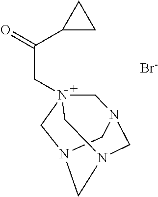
O=C(C1CC1)CN12CN3CN(CN(C1)C3)C2.[Br-]
